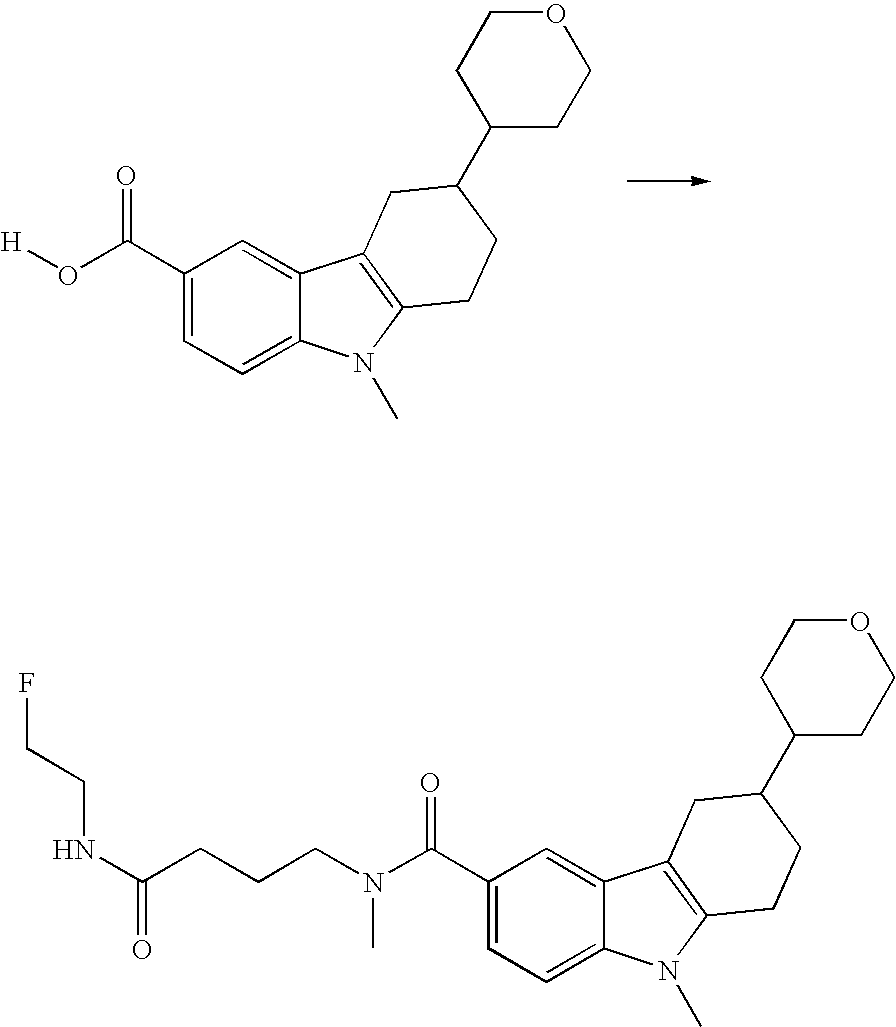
C1(C(O[H])=O)=CC=C2C(=C1)C1=C(N2C)CCC(C2CCOCC2)C1.C1(C(N(CCCC(NCCF)=O)C)=O)=CC=C2C(=C1)C1=C(N2C)CCC(C2CCOCC2)C1
